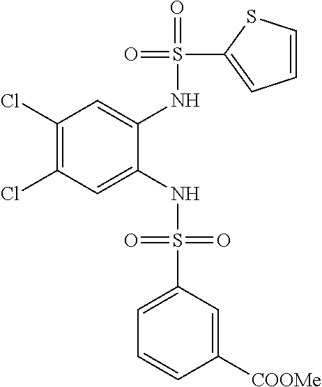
C1(Cl)=C(Cl)C=C(NS(=O)(=O)C2=CC=CC([COOMe])=C2)C(NS(=O)(C2=CC=CS2)=O)=C1
